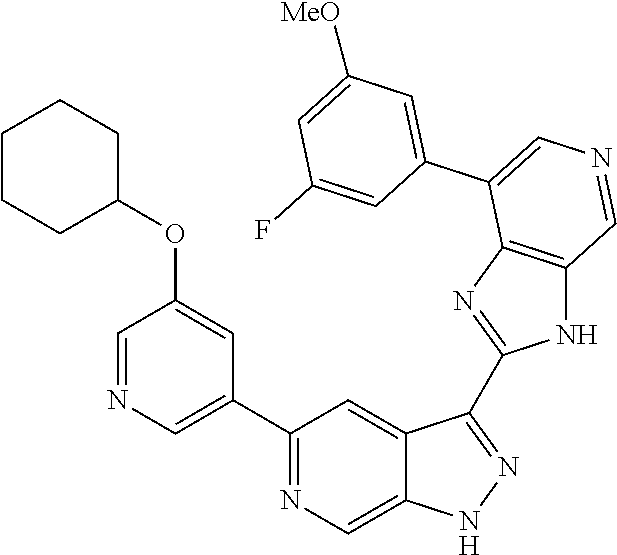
C1(C2=CN=CC(OC3CCCCC3)=C2)=NC=C2C(=C1)C(C1=NC3=C(N1)C=NC=C3C1=CC([MeO])=CC(F)=C1)=NN2
